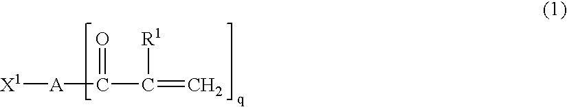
[X1][A]C(C(=C)[R1])=O
